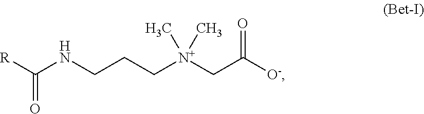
C(=O)([R])NCCC[N+](CC([O-])=O)(C)C
